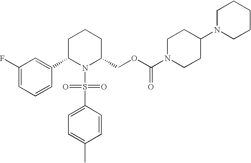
C1(F)=CC=CC(C2N(S(C3=CC=C(C)C=C3)(=O)=O)C(COC(N3CCC(N4CCCCC4)CC3)=O)CCC2)=C1
